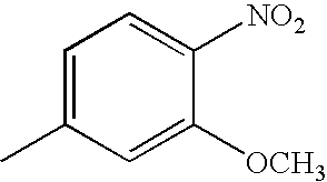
C1=C(C)C=C([OCH3])C([NO2])=C1
